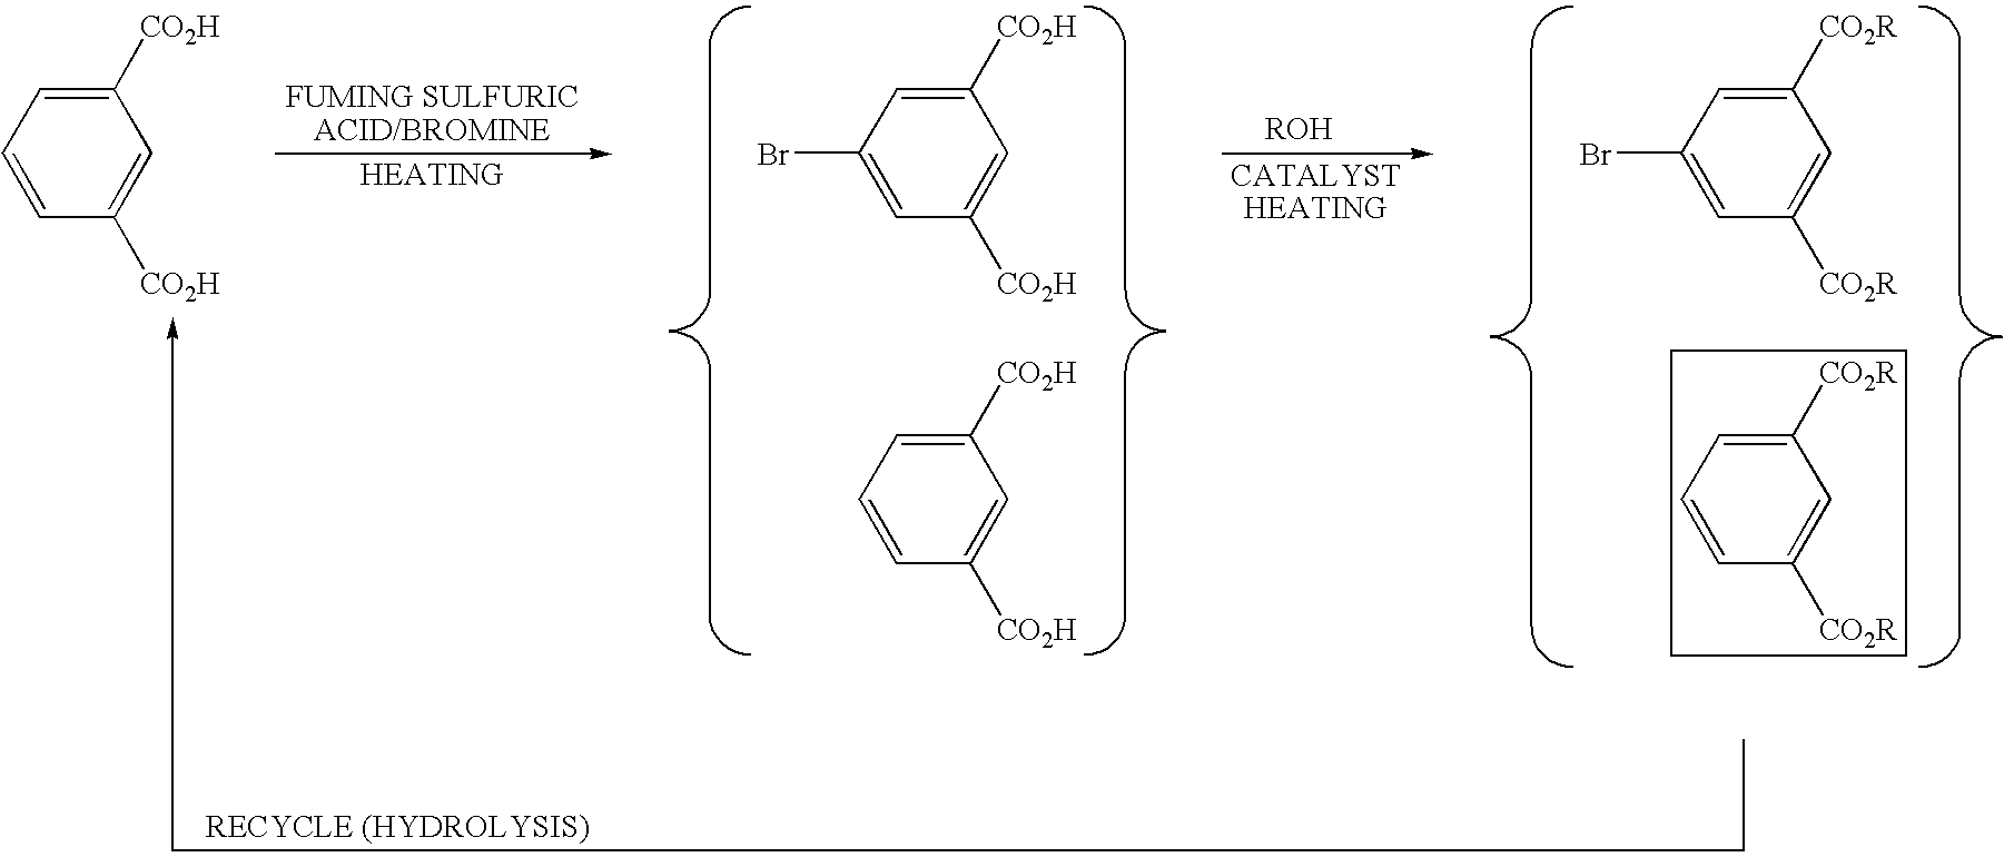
C1([CO2R])=CC(Br)=CC([CO2R])=C1.C1([CO2R])=CC=CC([CO2R])=C1.C1([CO2H])=CC(Br)=CC([CO2H])=C1.C1([CO2H])=CC=CC([CO2H])=C1.C1([CO2H])=CC=CC([CO2H])=C1
